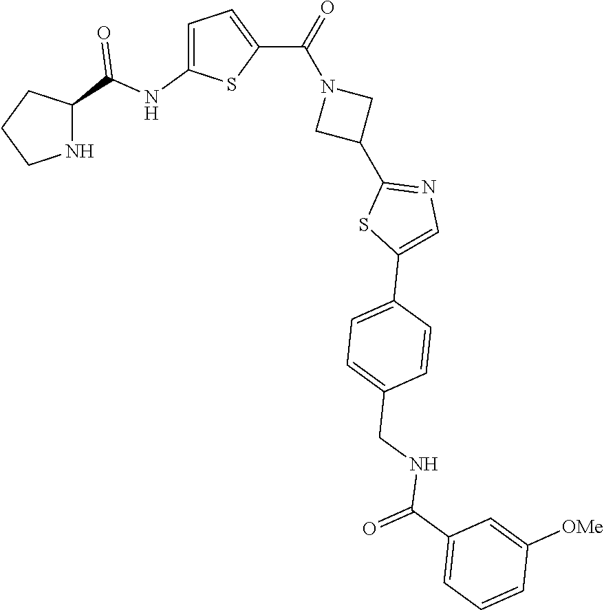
C1CNC(C(NC2=CC=C(C(=O)N3CC(C4=NC=C(C5=CC=C(CNC(C6=CC=CC([OMe])=C6)=O)C=C5)S4)C3)S2)=O)C1
